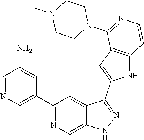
C1(C2=CN=CC(N)=C2)=NC=C2C(=C1)C(C1=CC3=C(N1)C=CN=C3N1CCN(C)CC1)=NN2
